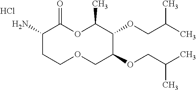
C1(N)CCOCC(OCC(C)C)C(OCC(C)C)C(C)OC1=O.Cl
